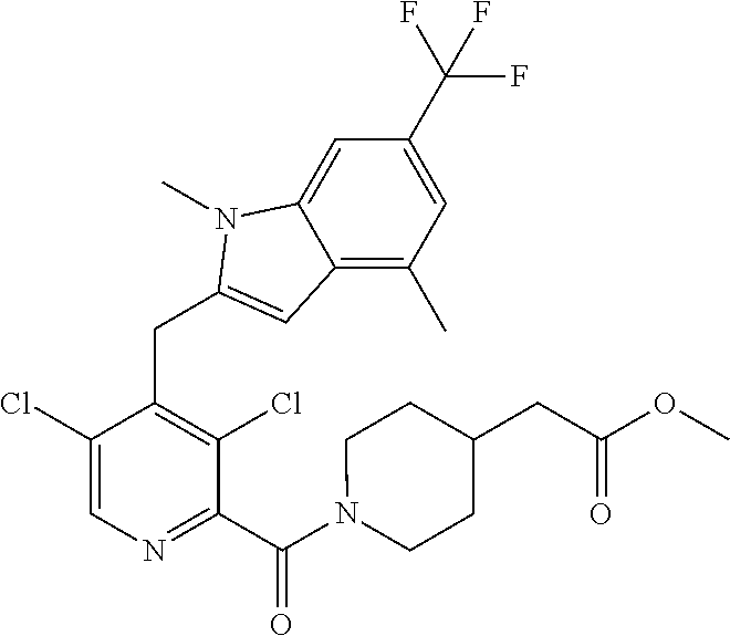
C1(Cl)=CN=C(C(N2CCC(CC(OC)=O)CC2)=O)C(Cl)=C1CC1=CC2=C(C)C=C(C(F)(F)F)C=C2N1C
